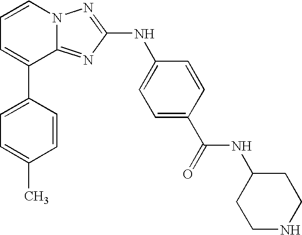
C1=C(C2=CC=CN3C2=NC(NC2=CC=C(C(=O)NC4CCNCC4)C=C2)=N3)C=CC(C)=C1
